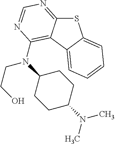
S1C2=NC=NC(N(C3CCC(N(C)C)CC3)CCO)=C2C2=CC=CC=C12
